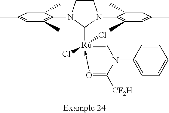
C1CN(C2=C(C)C=C(C)C=C2C)C([Ru]2(Cl)(Cl)-O=C([CF2H])N(C3=CC=CC=C3)C=2)N1C1=C(C)C=C(C)C=C1C
